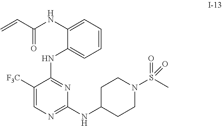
C1=CC=C(NC(C=C)=O)C(NC2=NC(NC3CCN(S(C)(=O)=O)CC3)=NC=C2[F3C])=C1
